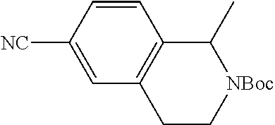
C1=CC([NC])=CC2=C1C(C)[NBoc]CC2
